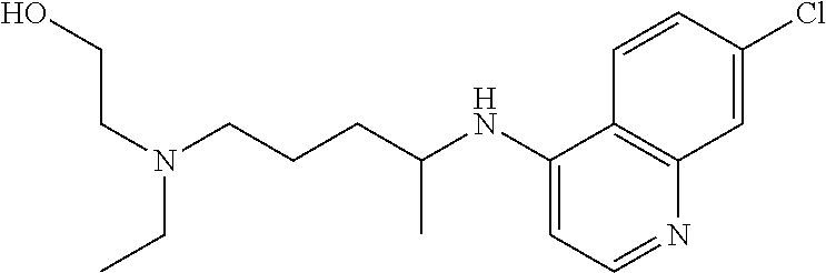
OCCN(CCCC(NC1=CC=NC2=C1C=CC(Cl)=C2)C)CC
